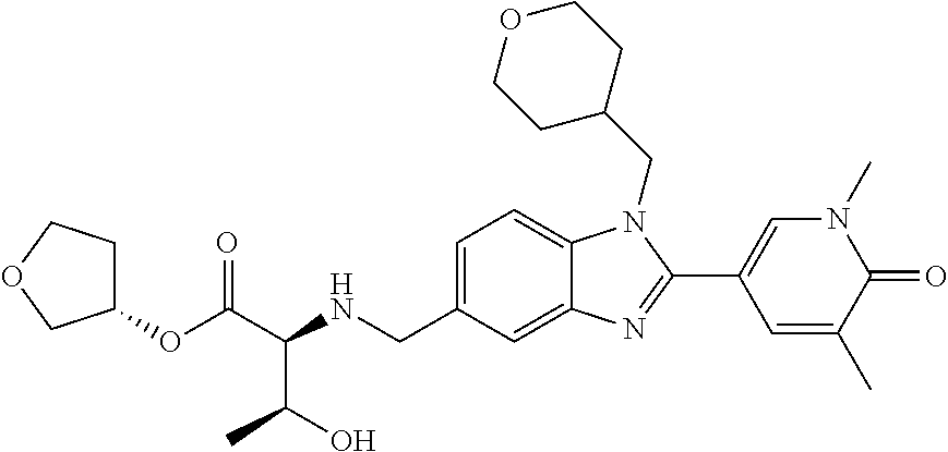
C1=C(CNC(C(O)C)C(OC2CCOC2)=O)C=C2C(=C1)N(CC1CCOCC1)C(C1=CN(C)C(=O)C(C)=C1)=N2
